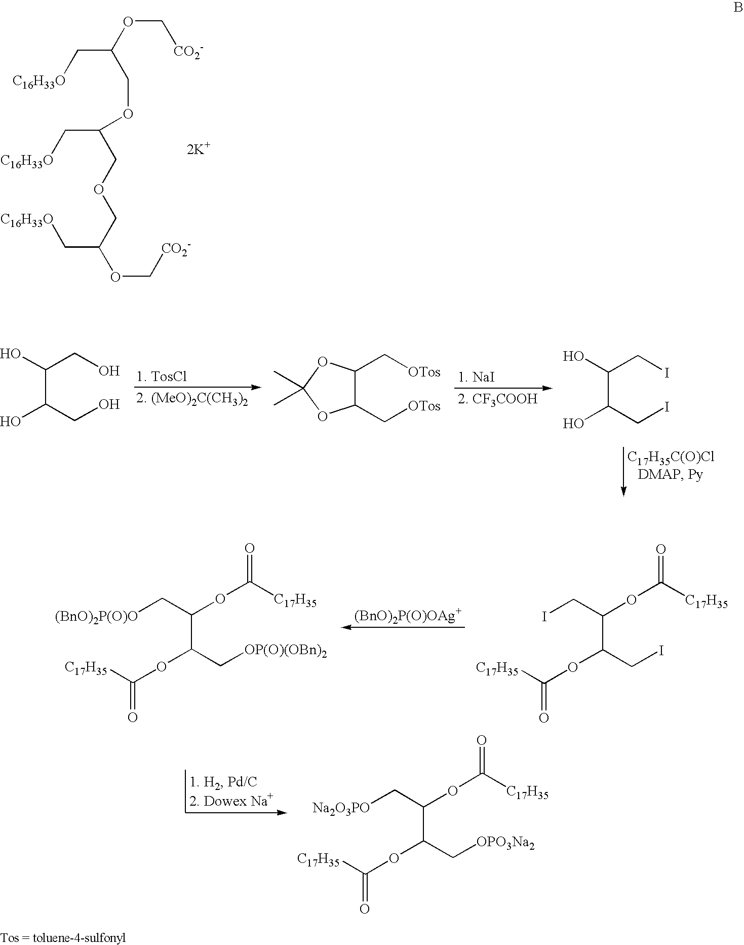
O(C[CO2-])C(C[C16H33O])COC(C[C16H33O])COCC(C[C16H33O])OC[CO2-].[2K+].OC(C(CO)O)CO.C1(C[OTos])C(C[OTos])OC(C)(C)O1.OC(C(CI)O)CI.O=C(OC(C(C[OP(O)(OBn)2])OC([C17H35])=O)C[(BnO)2P(O)O])[C17H35].[(BnO)2P(O)OAg+].O=C(OC(C(CI)OC([C17H35])=O)CI)[C17H35].O=C(OC(C(C[OPO3Na2])OC([C17H35])=O)C[Na2O3PO])[C17H35]
